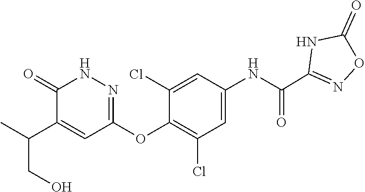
C1=C(NC(C2=NOC(=O)N2)=O)C=C(Cl)C(OC2=NNC(=O)C(C(C)CO)=C2)=C1Cl
